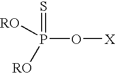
S=P([RO])([RO])O[X]
